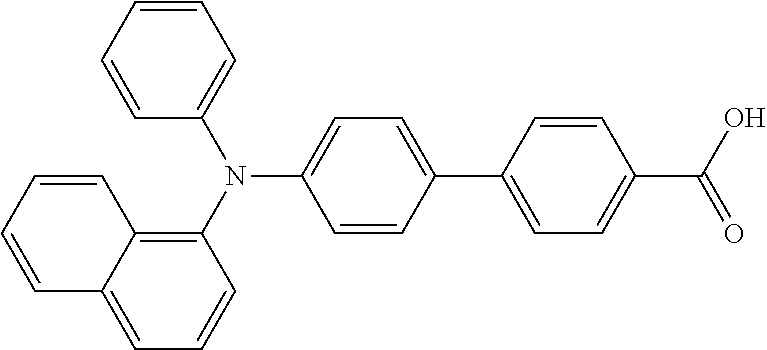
N(C1=CC=C(C2=CC=C(C(O)=O)C=C2)C=C1)(C1=C2C(=CC=C1)C=CC=C2)C1=CC=CC=C1
